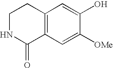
C12=C(C=C([OMe])C(O)=C1)C(=O)NCC2
